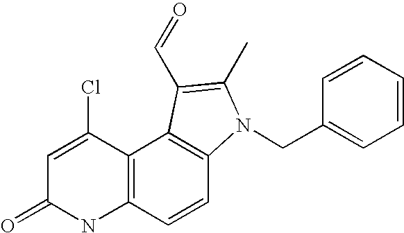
C1=C(Cl)C2=C(NC1=O)C=CC1=C2C(C=O)=C(C)N1CC1=CC=CC=C1
